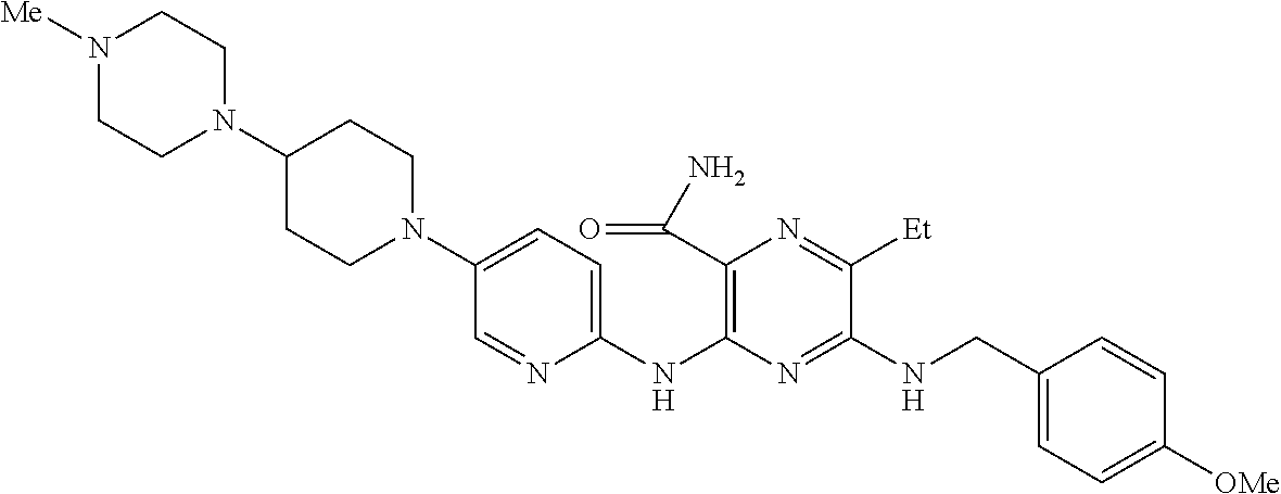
C1(NC2=C(C(N)=O)N=C([Et])C(NCC3=CC=C([OMe])C=C3)=N2)=CC=C(N2CCC(N3CCN([Me])CC3)CC2)C=N1
